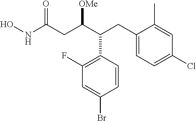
C1=CC(C(C(CC(NO)=O)[OMe])CC2=CC=C(Cl)C=C2C)=C(F)C=C1Br
